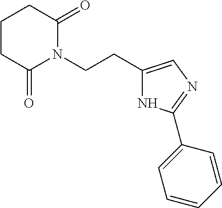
C1CCC(=O)N(CCC2=CN=C(C3=CC=CC=C3)N2)C1=O
